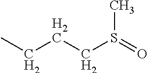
C(CCS(=O)C)C
